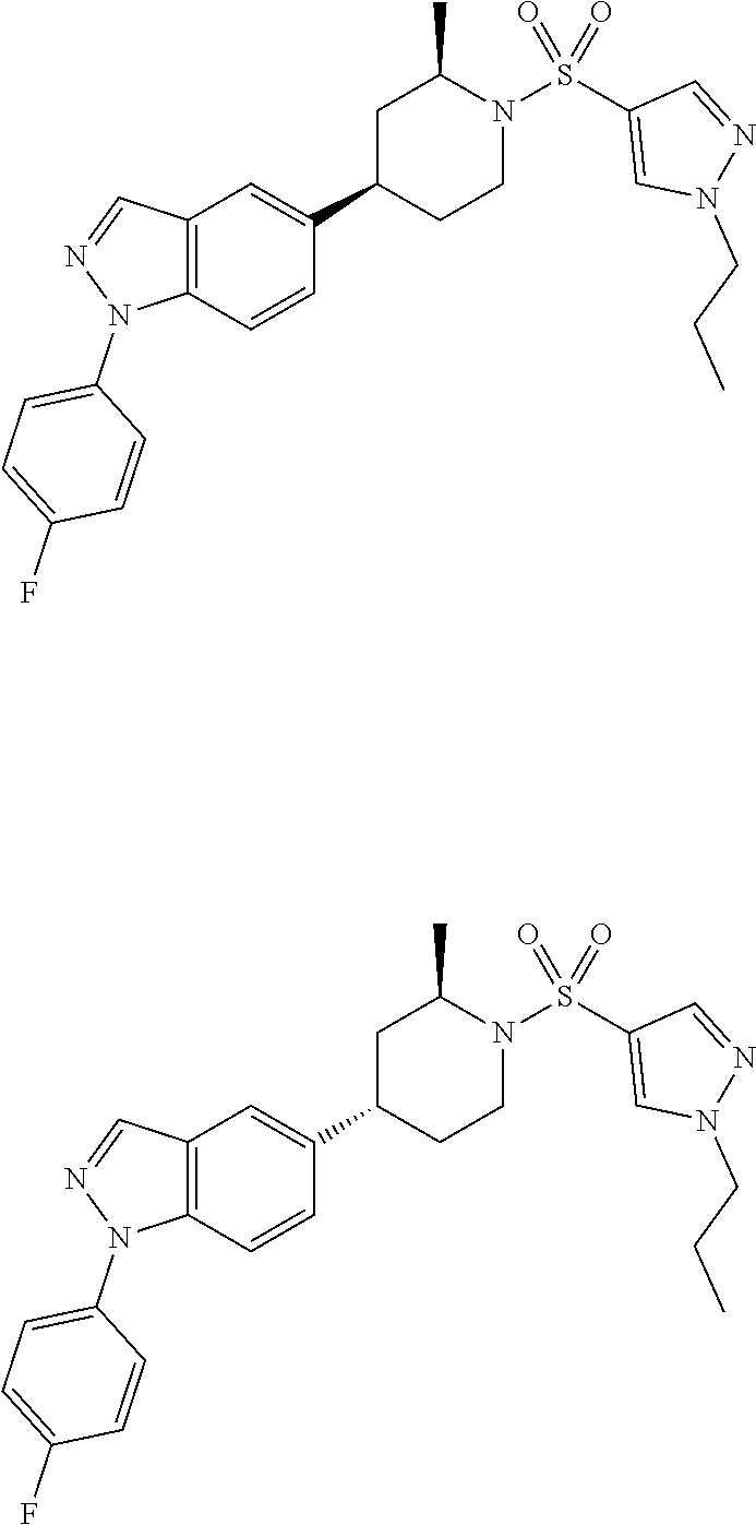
C12=C(C=CC(C3CCN(S(C4=CN(CCC)N=C4)(=O)=O)C(C)C3)=C1)N(C1=CC=C(F)C=C1)N=C2.C12=C(C=CC(C3CCN(S(C4=CN(CCC)N=C4)(=O)=O)C(C)C3)=C1)N(C1=CC=C(F)C=C1)N=C2
